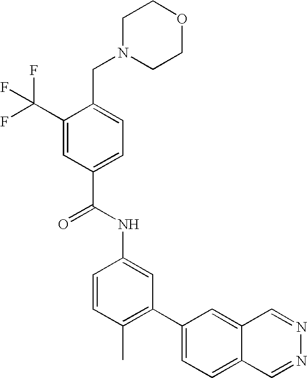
C1(C(F)(F)F)=CC(C(NC2=CC(C3=CC=C4C(=C3)C=NN=C4)=C(C)C=C2)=O)=CC=C1CN1CCOCC1
